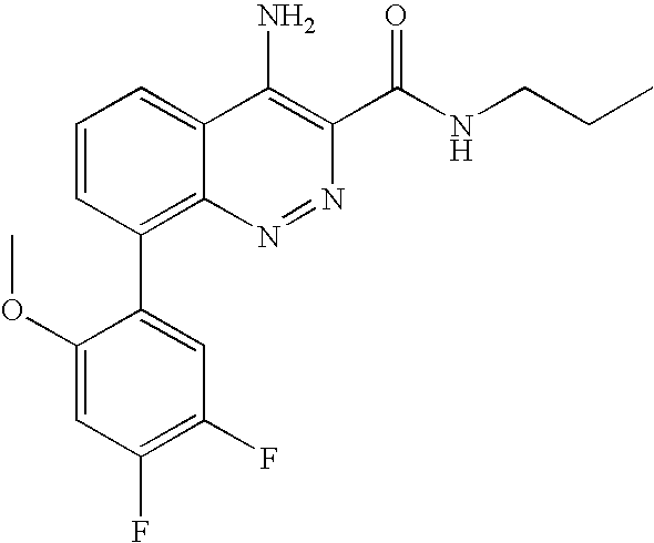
C1=CC(C2=CC(F)=C(F)C=C2OC)=C2C(=C1)C(N)=C(C(NCCC)=O)N=N2
